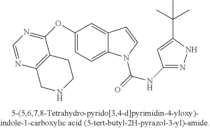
C1(OC2=NC=NC3=C2CCNC3)=CC=C2C(=C1)C=CN2C(=O)NC1=NNC(C(C)(C)C)=C1
